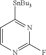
C1=CN=C(F)N=C1[SnBu3]
